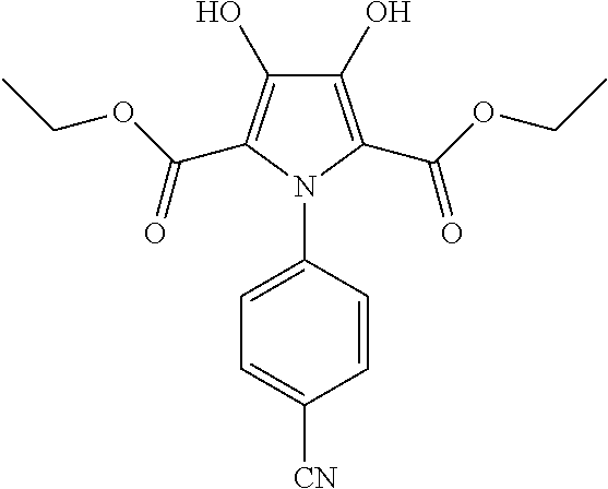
C1(O)=C(C(OCC)=O)N(C2=CC=C([CN])C=C2)C(C(OCC)=O)=C1O
